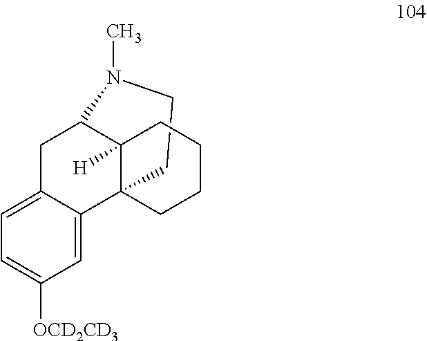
C1CN(C)C2CC3=CC=C([OCD2CD3])C=C3C13C2([H])CCCC3
